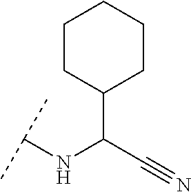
C1(C(C#N)NC(C)C)CCCCC1
